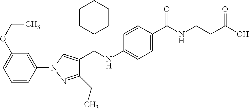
N1(C2=CC(OCC)=CC=C2)N=C(CC)C(C(NC2=CC=C(C(NCCC(O)=O)=O)C=C2)C2CCCCC2)=C1
